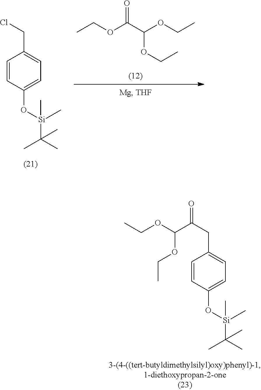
C1=CC(O[Si](C)(C)C(C)(C)C)=CC=C1CC(C(OCC)OCC)=O.C1=CC(O[Si](C)(C)C(C)(C)C)=CC=C1CCl.CCOC(C(OCC)OCC)=O
